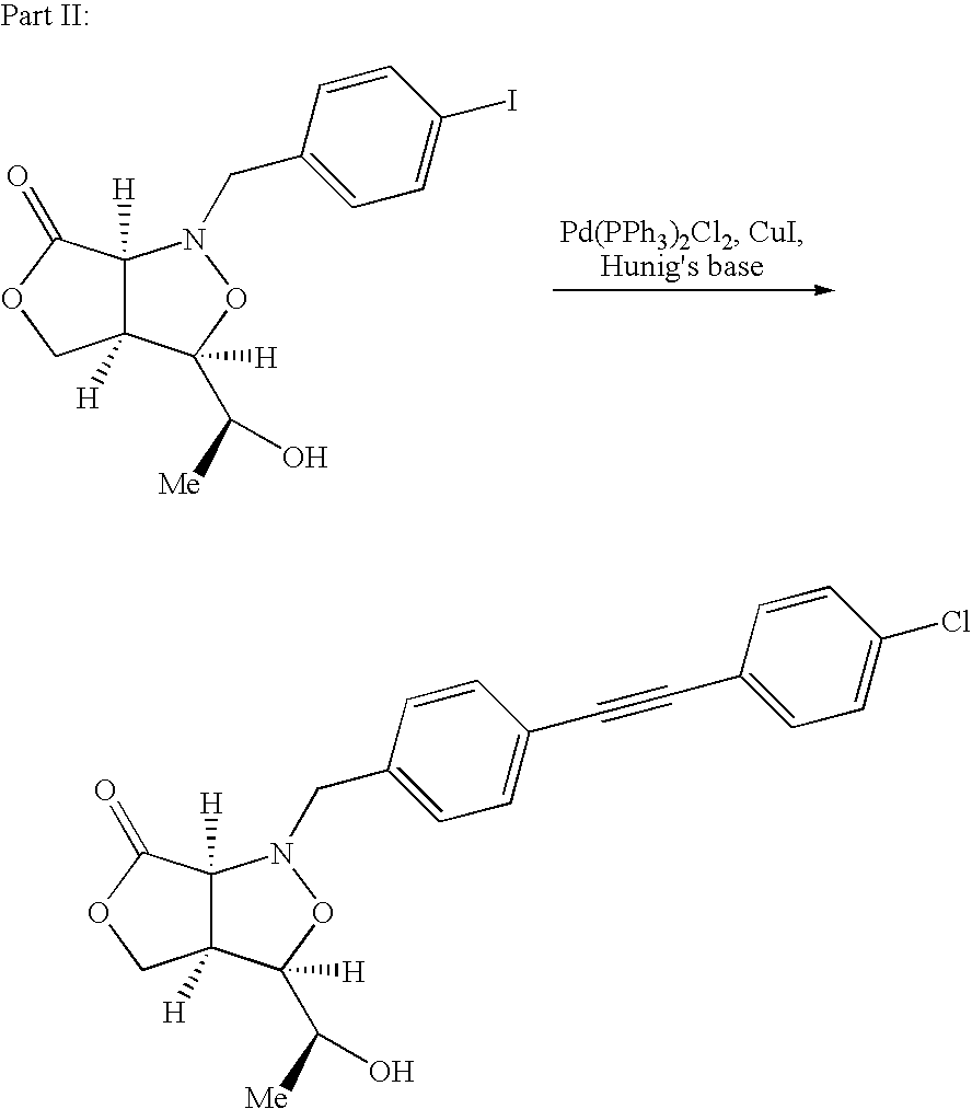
C12([H])C([H])(C(=O)OC1)N(CC1=CC=C(I)C=C1)OC2(C([Me])O)[H].C12([H])C([H])(C(=O)OC1)N(CC1=CC=C(C#CC3=CC=C(Cl)C=C3)C=C1)OC2(C([Me])O)[H]
